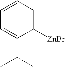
C1=CC=C([ZnBr])C(C(C)C)=C1
